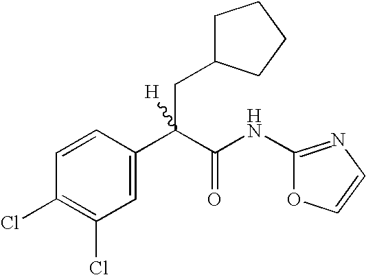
C1=C(C(C(NC2=NC=CO2)=O)(CC2CCCC2)[H])C=CC(Cl)=C1Cl
